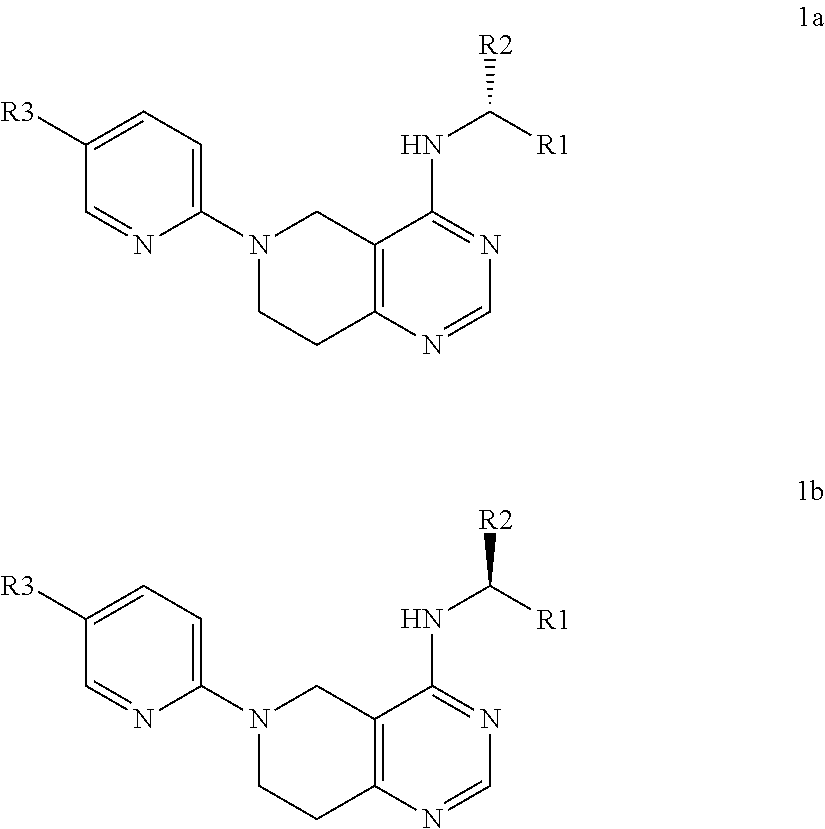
C12=C(N=CN=C1NC([R2])[R1])CCN(C1=CC=C([R3])C=N1)C2.C12=C(N=CN=C1NC([R2])[R1])CCN(C1=CC=C([R3])C=N1)C2
